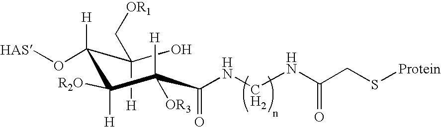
OC(C([H])(O[HAS])C([H])([R2O])C(C(=O)NCNC(CS[Protein])=O)([H])[OR3])([H])C[OR1]
